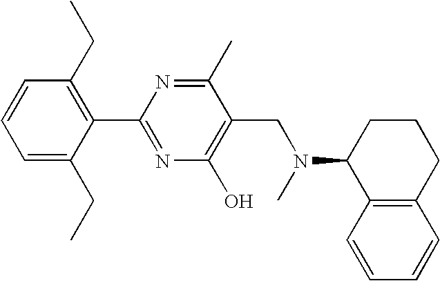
C1=C(CC)C(C2=NC(O)=C(CN(C)C3C4=C(CCC3)C=CC=C4)C(C)=N2)=C(CC)C=C1
